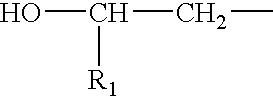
C(O)(CC)[R1]
